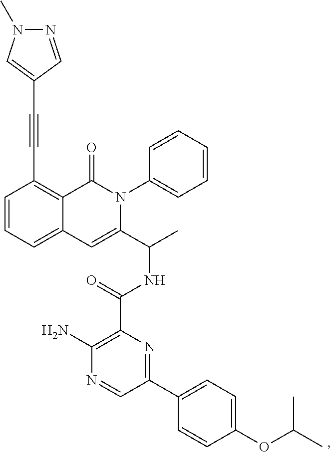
C1=CC=C2C(=C1C#CC1=CN(C)N=C1)C(=O)N(C1=CC=CC=C1)C(C(C)NC(C1=C(N)N=CC(C3=CC=C(OC(C)C)C=C3)=N1)=O)=C2
